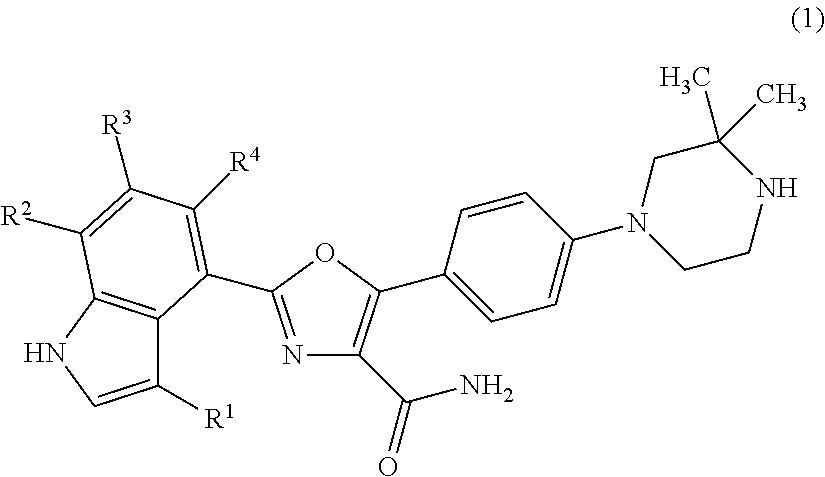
NC(C1=C(C2=CC=C(N3CCNC(C)(C)C3)C=C2)OC(C2=C([R4])C([R3])=C([R2])C3=C2C([R1])=CN3)=N1)=O
